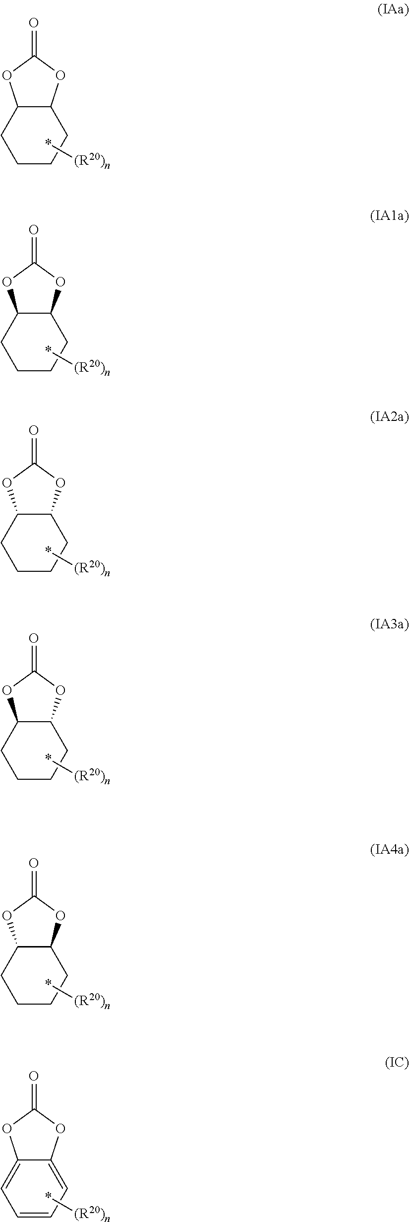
C12C(OC(=O)O1)CCCC2.*[(R20)n].C12C(OC(=O)O1)CCCC2.*[(R20)n].C12C(OC(=O)O1)CCCC2.*[(R20)n].C12C(OC(=O)O1)CCCC2.*[(R20)n].C12C(OC(=O)O1)CCCC2.*[(R20)n].C12=CC=CC=C1OC(=O)O2.*[(R20)n]
